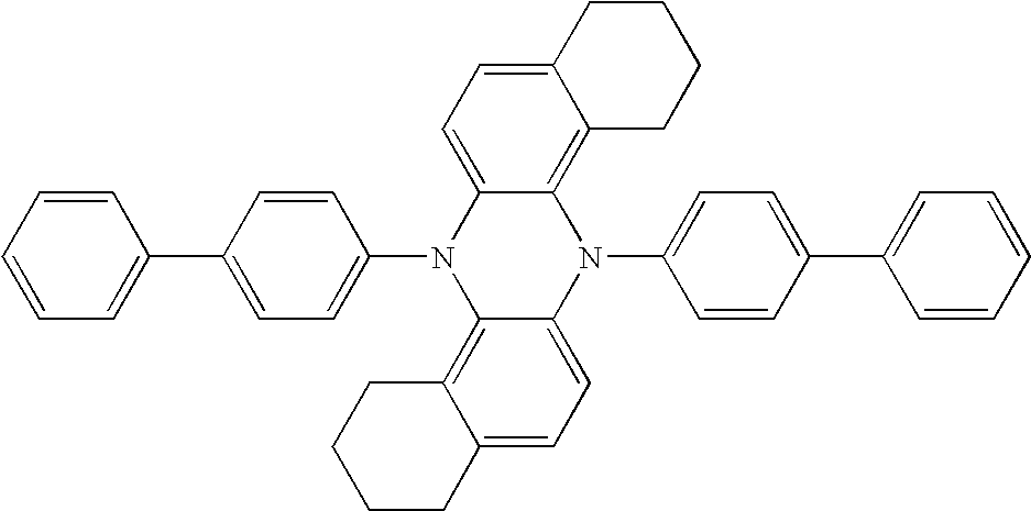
C1(N2C3=C4C(=CC=C3N(C3=CC=C(C5=CC=CC=C5)C=C3)C3=C5C(=CC=C23)CCCC5)CCCC4)=CC=C(C2=CC=CC=C2)C=C1
